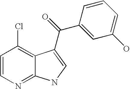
C1=CN=C2C(=C1Cl)C(C(C1=CC(O)=CC=C1)=O)=CN2
